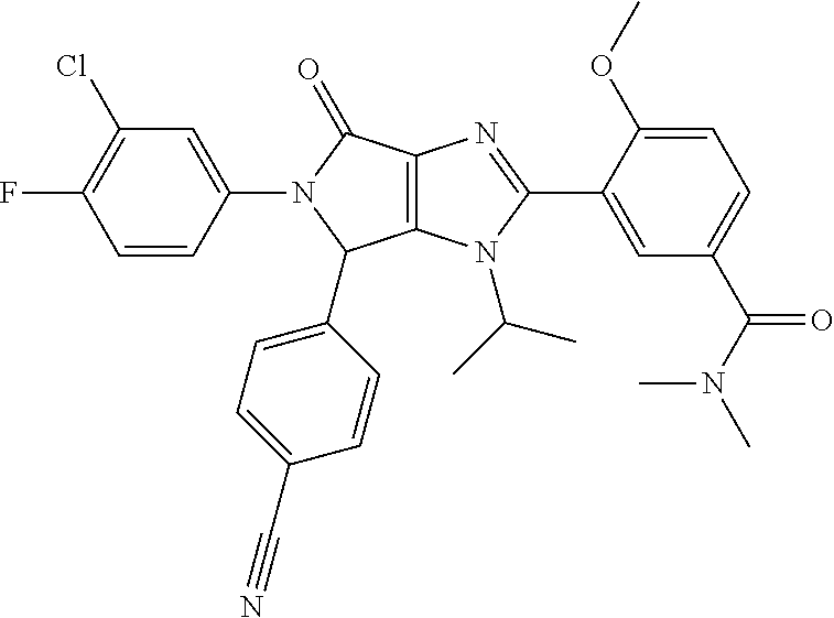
C12=C(N(C(C)C)C(C3=CC(C(N(C)C)=O)=CC=C3OC)=N1)C(C1=CC=C(C#N)C=C1)N(C1=CC(Cl)=C(F)C=C1)C2=O
